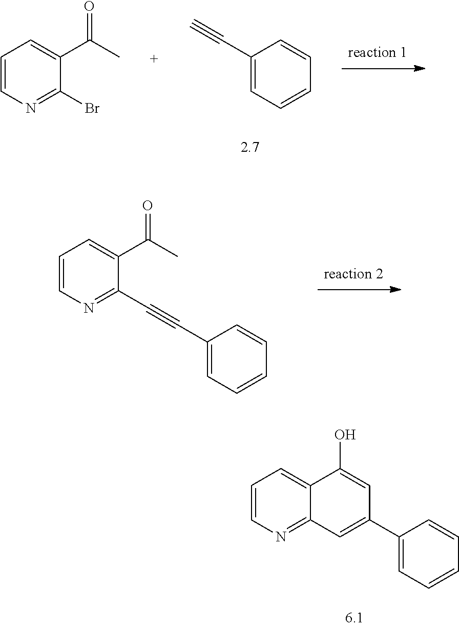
C1(C#C)=CC=CC=C1.C1=CN=C(Br)C(C(C)=O)=C1.C1=CN=C(C#CC2=CC=CC=C2)C(C(C)=O)=C1.C1=CN=C2C(=C1)C(O)=CC(C1=CC=CC=C1)=C2
